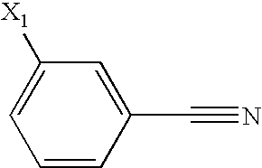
C1=CC(C#N)=CC([X1])=C1
